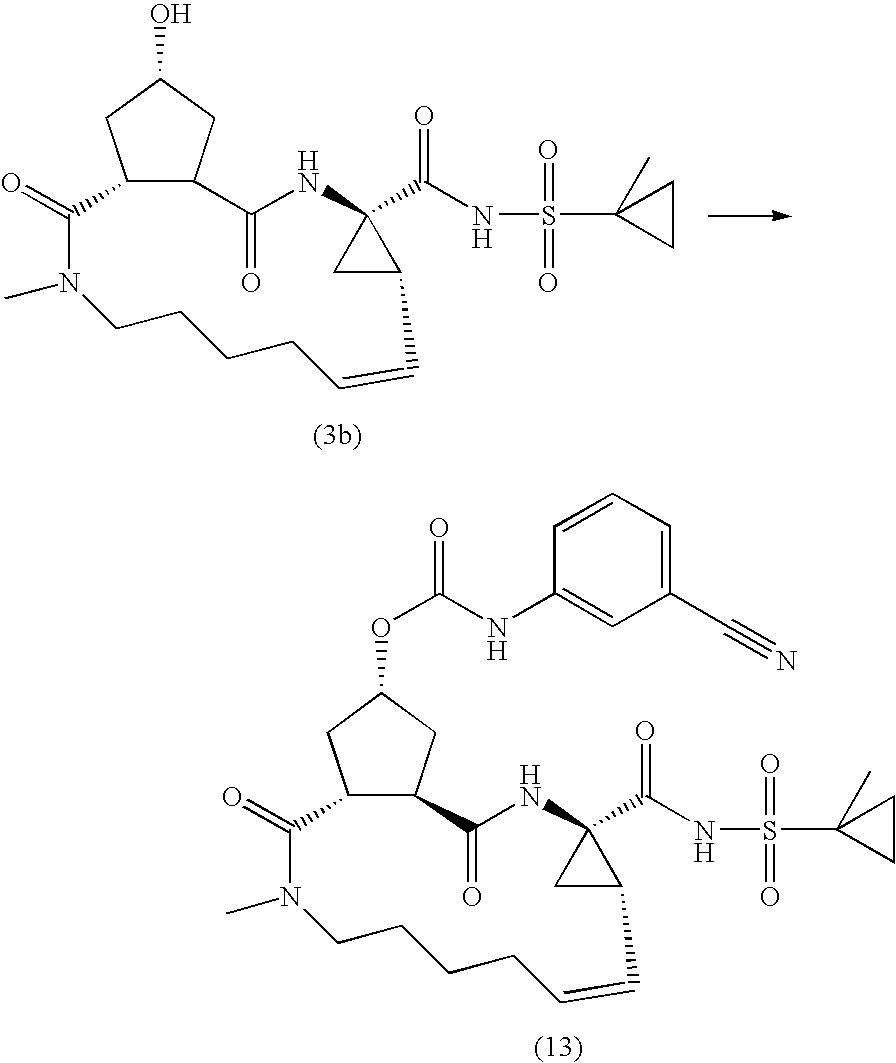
C12C(CC(O)C1)C(=O)NC1(C(NS(=O)(=O)C3(C)CC3)=O)CC1C=CCCCCN(C)C2=O.C12C(CC(OC(NC3=CC(C#N)=CC=C3)=O)C1)C(=O)NC1(C(NS(=O)(=O)C3(C)CC3)=O)CC1C=CCCCCN(C)C2=O
